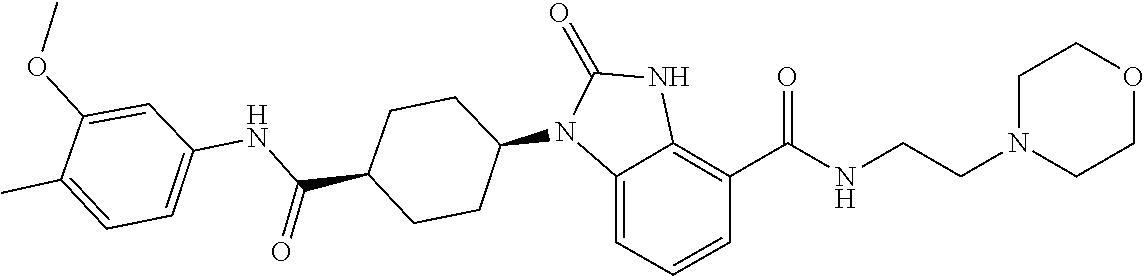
O=C1NC2=C(C(NCCN3CCOCC3)=O)C=CC=C2N1C1CCC(C(NC2=CC=C(C)C(OC)=C2)=O)CC1
